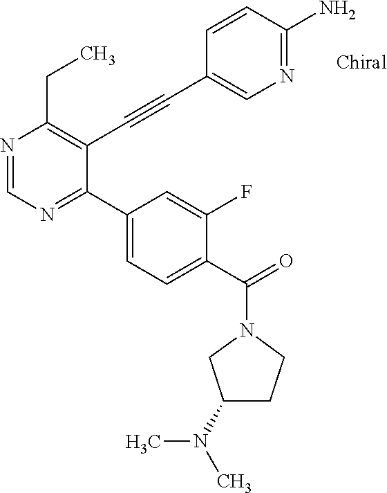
N1=CN=C(C2=CC=C(C(N3CC(N(C)C)CC3)=O)C(F)=C2)C(C#CC2=CN=C(N)C=C2)=C1CC
